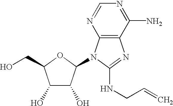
C1(O)C(O)C(N2C3=C(N=C2NCC=C)C(N)=NC=N3)OC1CO
